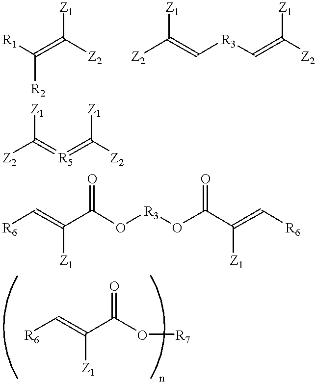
[R1]C([R2])=C([Z1])[Z2].[Z2]C([Z1])=C[R3]C=C([Z1])[Z2].[Z2]C([Z1])=[R5]=C([Z1])[Z2].[R6]C=C([Z1])C(O[R3]OC(=O)C([Z1])=C[R6])=O.[R6]C=C([Z1])C(O[R7])=O
